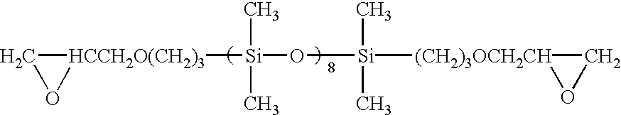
C1[HCCH2O(CH2)3]([Si](O[Si]([(CH2)3OCH2CH]2CO2)(C)C)(C)C)O1
